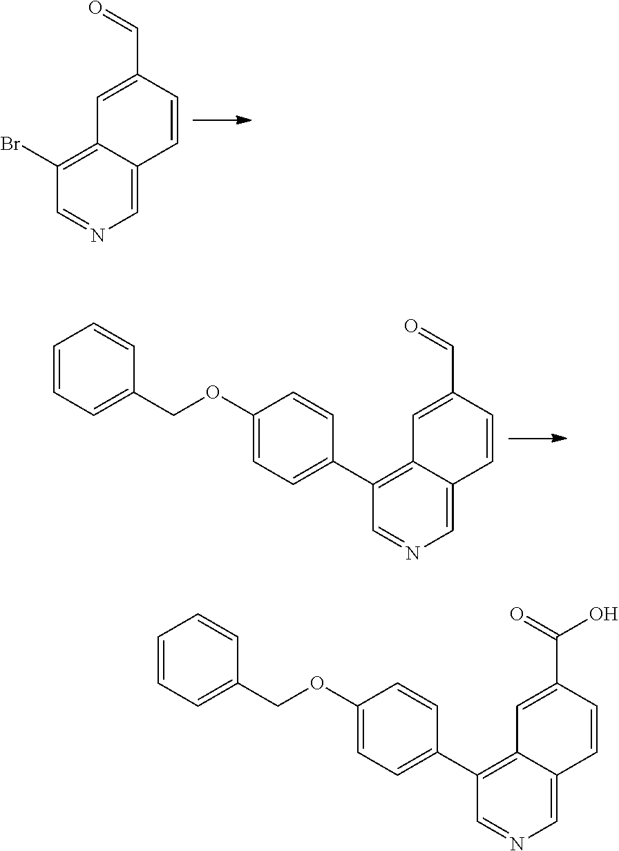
C1=C2C(=C(Br)C=N1)C=C(C=O)C=C2.C1=C2C(=C(C3=CC=C(OCC4=CC=CC=C4)C=C3)C=N1)C=C(C=O)C=C2.C1=C2C(=C(C3=CC=C(OCC4=CC=CC=C4)C=C3)C=N1)C=C(C(=O)O)C=C2
